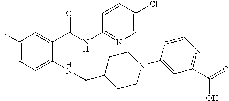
C1(F)=CC=C(NCC2CCN(C3=CC(C(=O)O)=NC=C3)CC2)C(C(NC2=NC=C(Cl)C=C2)=O)=C1
